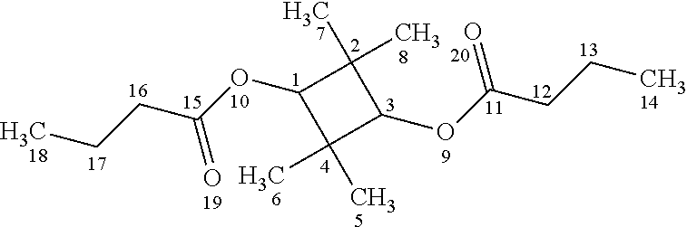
O(C1C(C)(C)C(OC(CCC)=O)C1(C)C)C(CCC)=O
